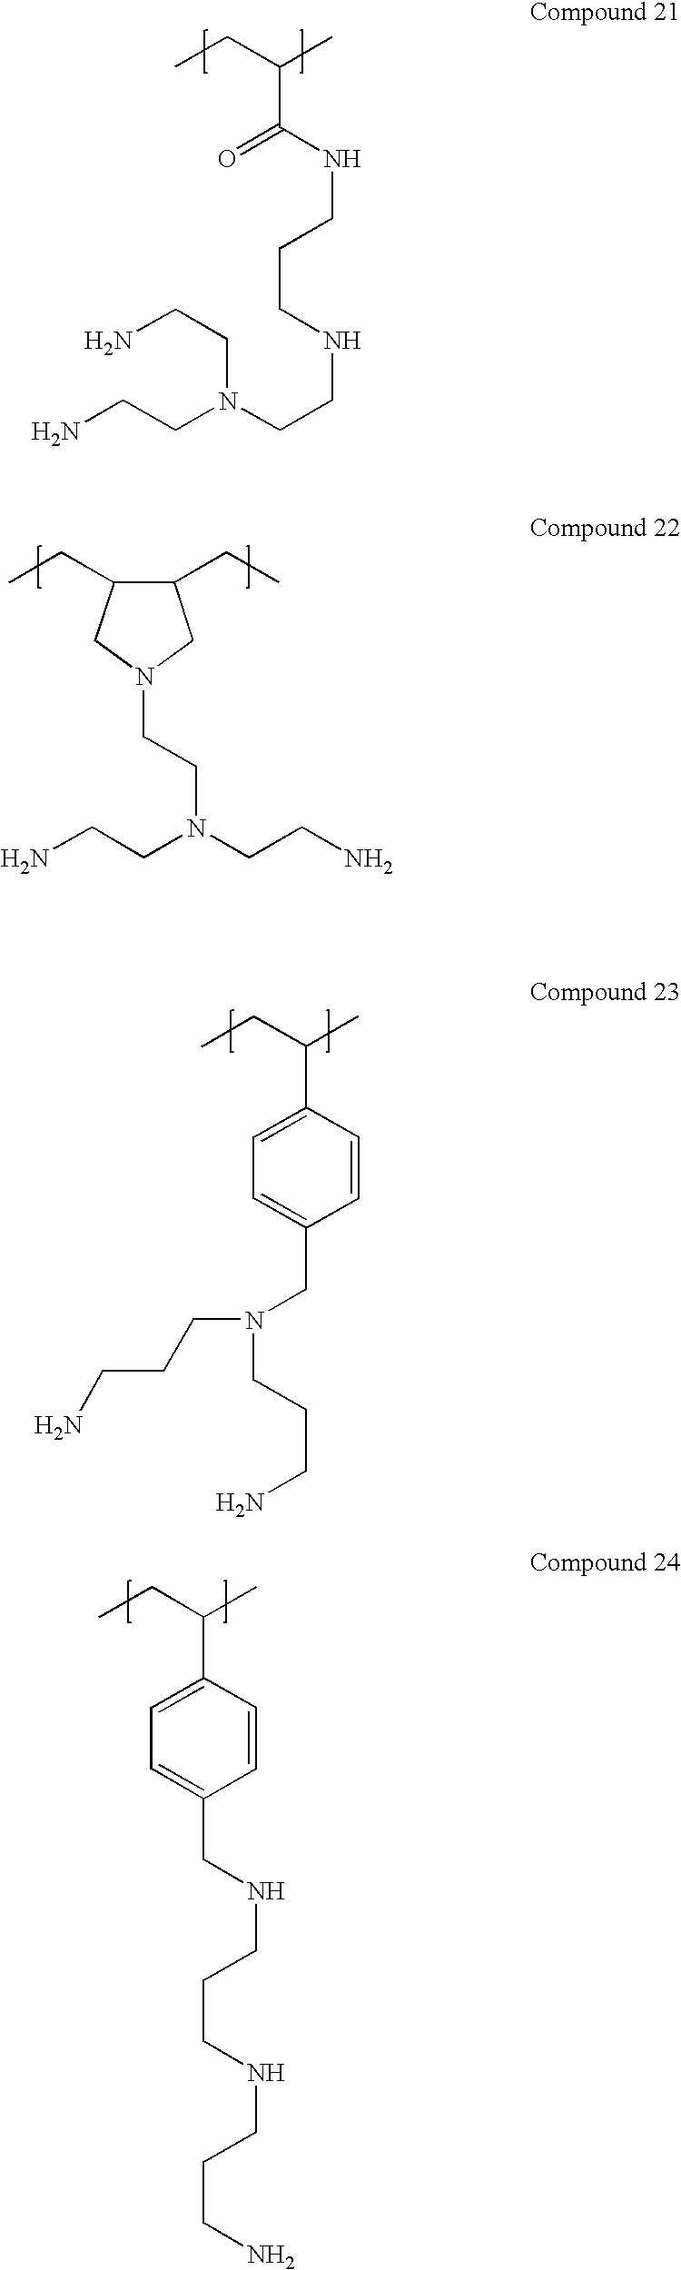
CCC(C)C(NCCCNCCN(CCN)CCN)=O.C1(CC)C(CC)CN(CCN(CCN)CCN)C1.CCC(C)C1=CC=C(CN(CCCN)CCCN)C=C1.CCC(C)C1=CC=C(CNCCCNCCCN)C=C1
